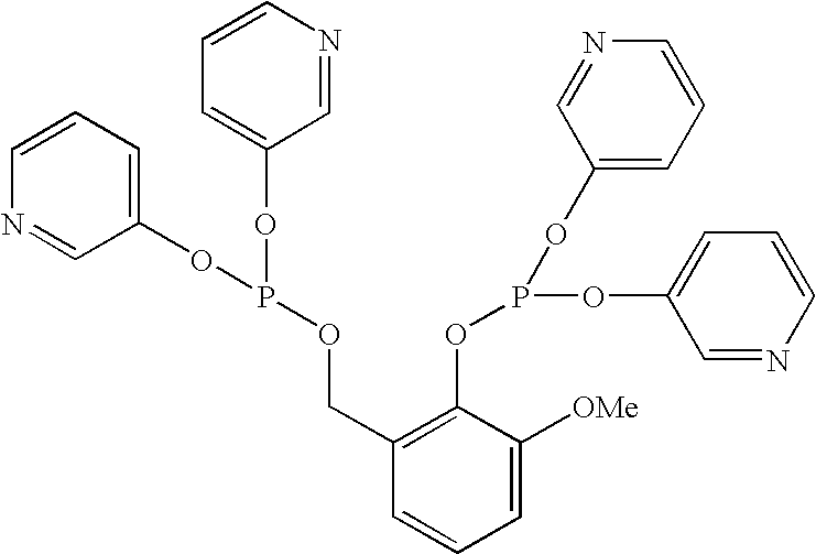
C1=CC=C(OP(OC2=CC=CN=C2)OCC2=C(OP(OC3=CC=CN=C3)OC3=CC=CN=C3)C([OMe])=CC=C2)C=N1
